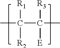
CC(C(C)([R3])[E])([R2])[R1]
